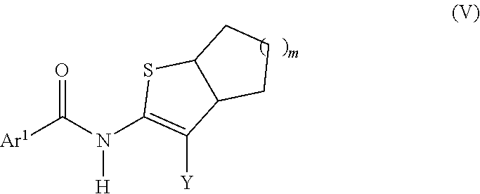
O=C(N(C1=C([Y])C2C(S1)CCC2)[H])[Ar1]
